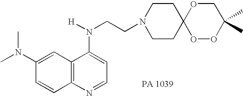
C1=C(N(C)C)C=CC2=C1C(N([H])CCN1CCC3(CC1)OOC(C)(C)CO3)=CC=N2
